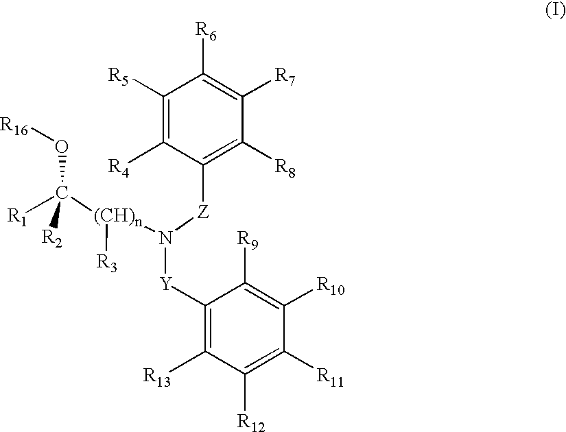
[Y](N([(CH)n](C([R1])(O[R16])[R2])[R3])[Z]C1=C([R8])C([R7])=C([R6])C([R5])=C1[R4])C1=C([R13])C([R12])=C([R11])C([R10])=C1[R9]
